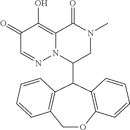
C1(=O)C=NN2C(=C1O)C(=O)N(C)CC2C1C2=C(C=CC=C2)COC2=C1C=CC=C2
